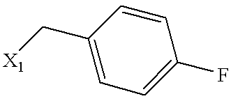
C1=C(C[X1])C=CC(F)=C1
